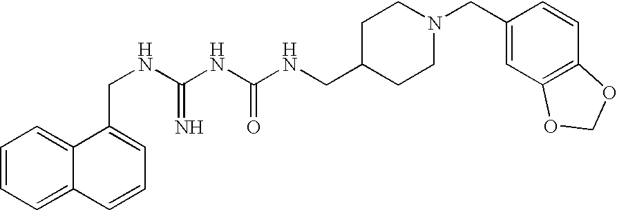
C1=CC=C2C(=C1)C(CNC(NC(NCC1CCN(CC3=CC4=C(C=C3)OCO4)CC1)=O)=N)=CC=C2
